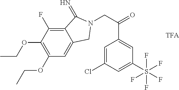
C12=C(F)C(OCC)=C(OCC)C=C1CN(CC(=O)C1=CC(S(F)(F)(F)(F)F)=CC(Cl)=C1)C2=N
